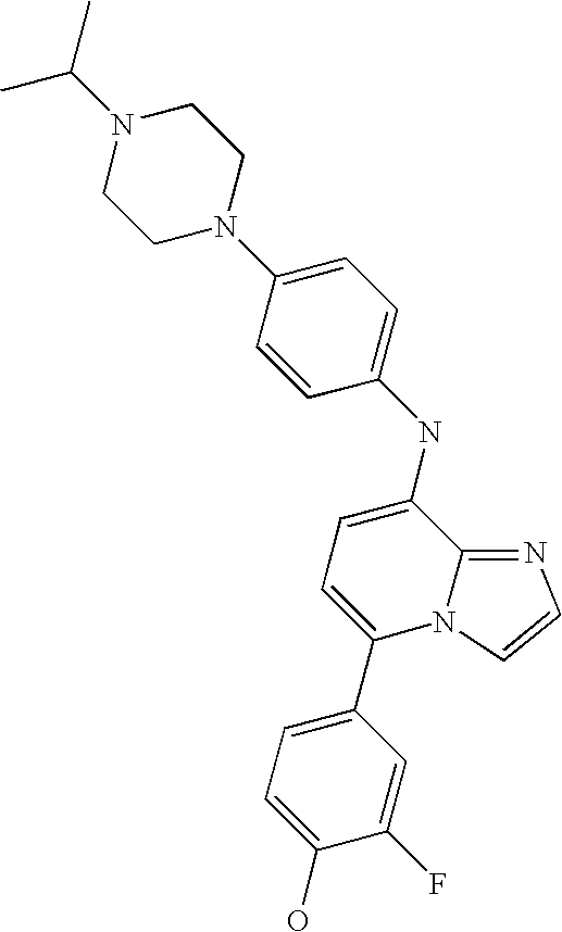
N1(C2=CC=C(NC3=CC=C(C4=CC=C(O)C(F)=C4)N4C3=NC=C4)C=C2)CCN(C(C)C)CC1
